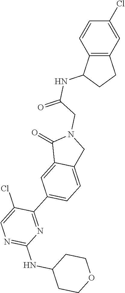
C12=C(C=C(Cl)C=C1)CCC2NC(=O)CN1C(=O)C2=CC(C3=NC(NC4CCOCC4)=NC=C3Cl)=CC=C2C1
